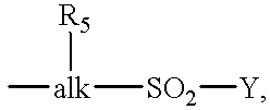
[alk]([SO2][Y])(C)[R5]
